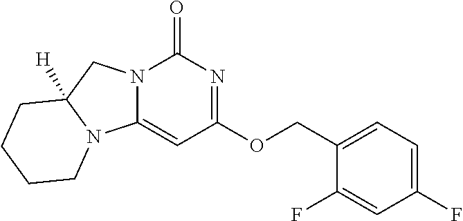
C1=C(COC2=NC(=O)N3C(=C2)N2C([H])(C3)CCCC2)C(F)=CC(F)=C1
